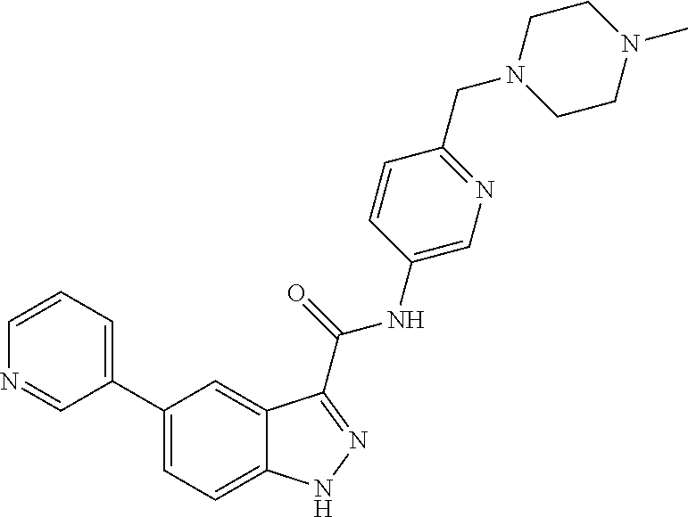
C1(C2=CC=C3C(=C2)C(C(NC2=CN=C(CN4CCN(C)CC4)C=C2)=O)=NN3)=CC=CN=C1
